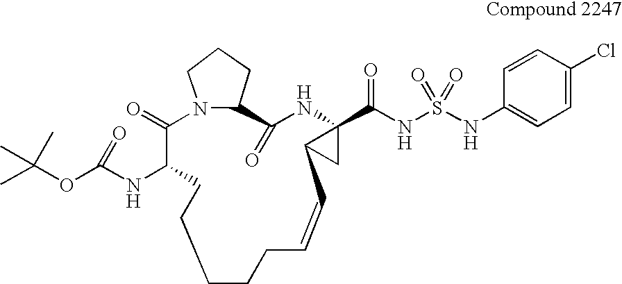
C1CCC=CC2CC2(C(NS(NC2=CC=C(Cl)C=C2)(=O)=O)=O)NC(=O)C2CCCN2C(=O)C(NC(OC(C)(C)C)=O)CC1
